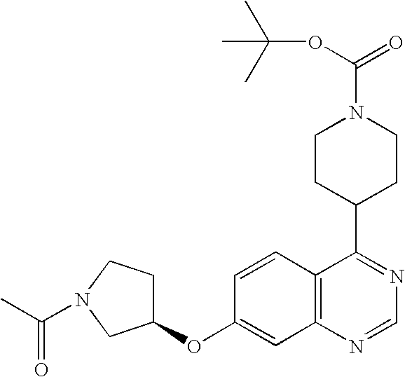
C1CC(C2=NC=NC3=C2C=CC(OC2CCN(C(C)=O)C2)=C3)CCN1C(=O)OC(C)(C)C
